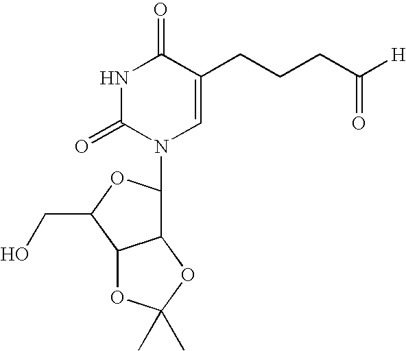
N1C(=O)N(C2C3C(C(CO)O2)OC(C)(C)O3)C=C(CCCC([H])=O)C1=O
